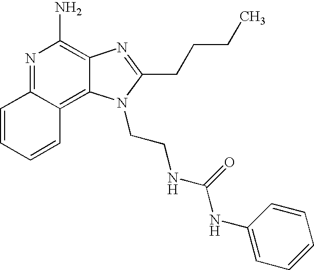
N1=C2C(=C3C(=C1N)N=C(CCCC)N3CCNC(NC1=CC=CC=C1)=O)C=CC=C2
